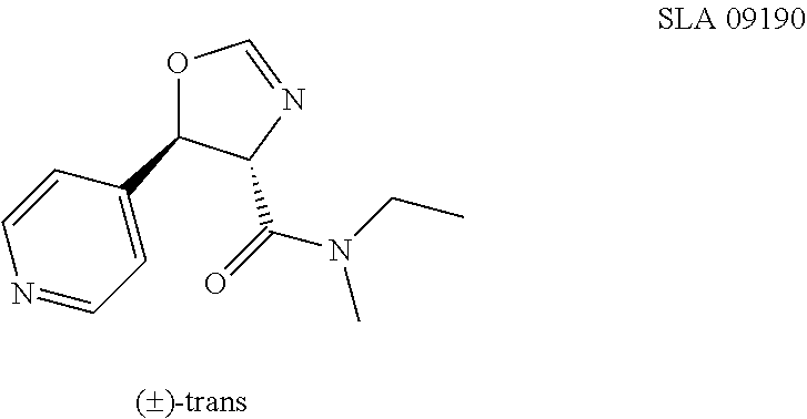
O1C(C2=CC=NC=C2)C(C(=O)N(CC)C)N=C1
